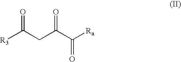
[R3]C(CC(C([Ra])=O)=O)=O
